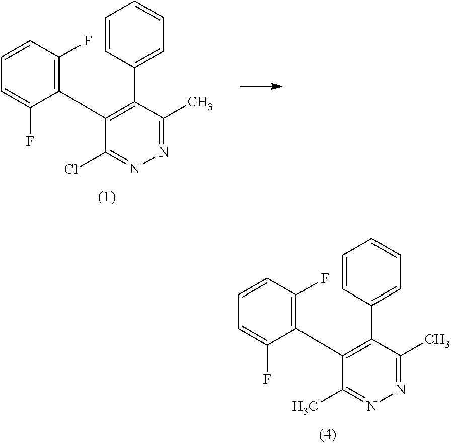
C1=CC(C2=C(C3=C(F)C=CC=C3F)C(C)=NN=C2C)=CC=C1.C1=CC(C2=C(C3=C(F)C=CC=C3F)C(Cl)=NN=C2C)=CC=C1
